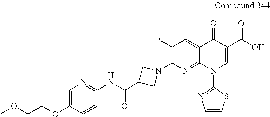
C1(F)=C(N2CC(C(NC3=NC=C(OCCOC)C=C3)=O)C2)N=C2C(=C1)C(=O)C(C(O)=O)=CN2C1=NC=CS1
